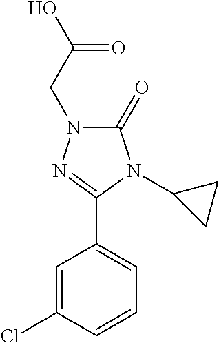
C1=C(Cl)C=CC=C1C1=NN(CC(O)=O)C(=O)N1C1CC1
